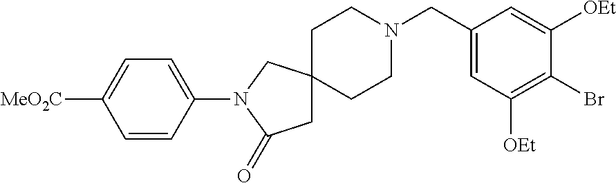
C1(CN2CCC3(CC2)CC(=O)N(C2=CC=C([MeO2C])C=C2)C3)=CC([OEt])=C(Br)C([OEt])=C1
